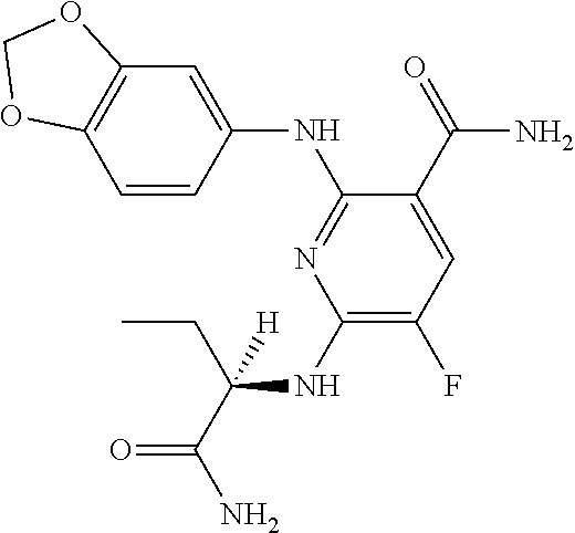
C1(NC(CC)(C(=O)N)[H])=C(F)C=C(C(=O)N)C(NC2=CC3=C(C=C2)OCO3)=N1
